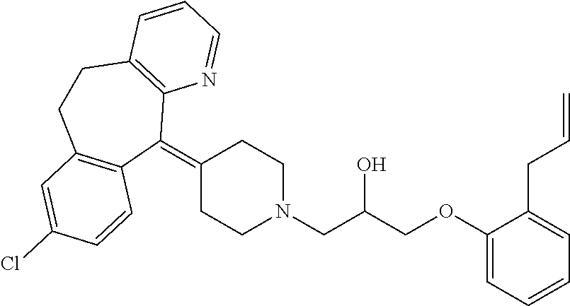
C1(=C2C3=C(CCC4=C2C=CC(Cl)=C4)C=CC=N3)CCN(CC(COC2=CC=CC=C2CC=C)O)CC1
